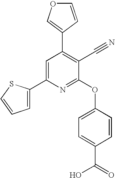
C1=C(C2=CC(C3=COC=C3)=C(C#N)C(OC3=CC=C(C(O)=O)C=C3)=N2)SC=C1
